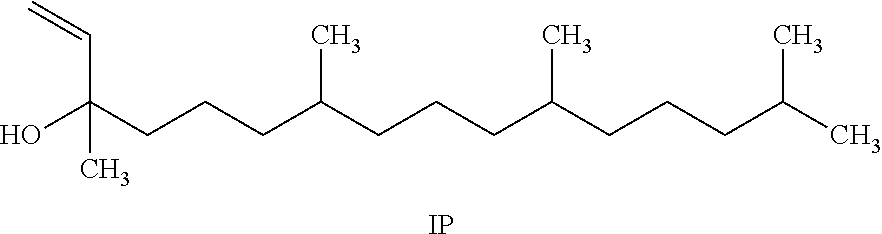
OC(CCCC(CCCC(CCCC(C)C)C)C)(C)C=C.[IP]
